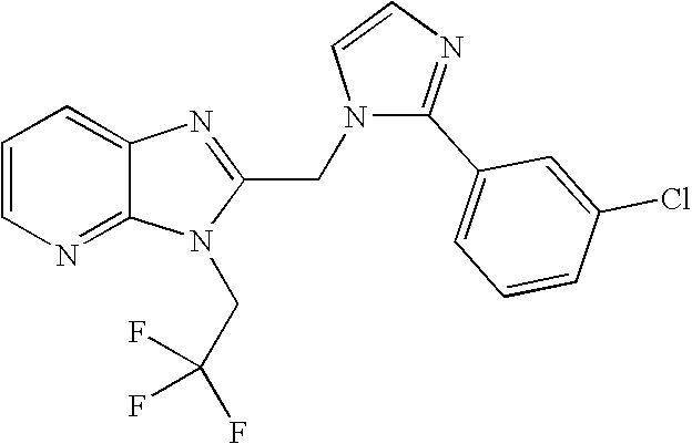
C1=CN=C2C(=C1)N=C(CN1C(C3=CC=CC(Cl)=C3)=NC=C1)N2CC(F)(F)F
